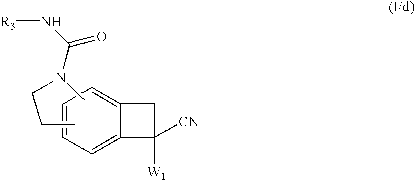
C1=CC=C2C(=C1)CC2([W1])[CN].CCCN(C)C(N[R3])=O
